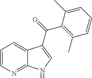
C1=CN=C2C(=C1)C(C(=O)C1=C(C)C=CC=C1C)=CN2
